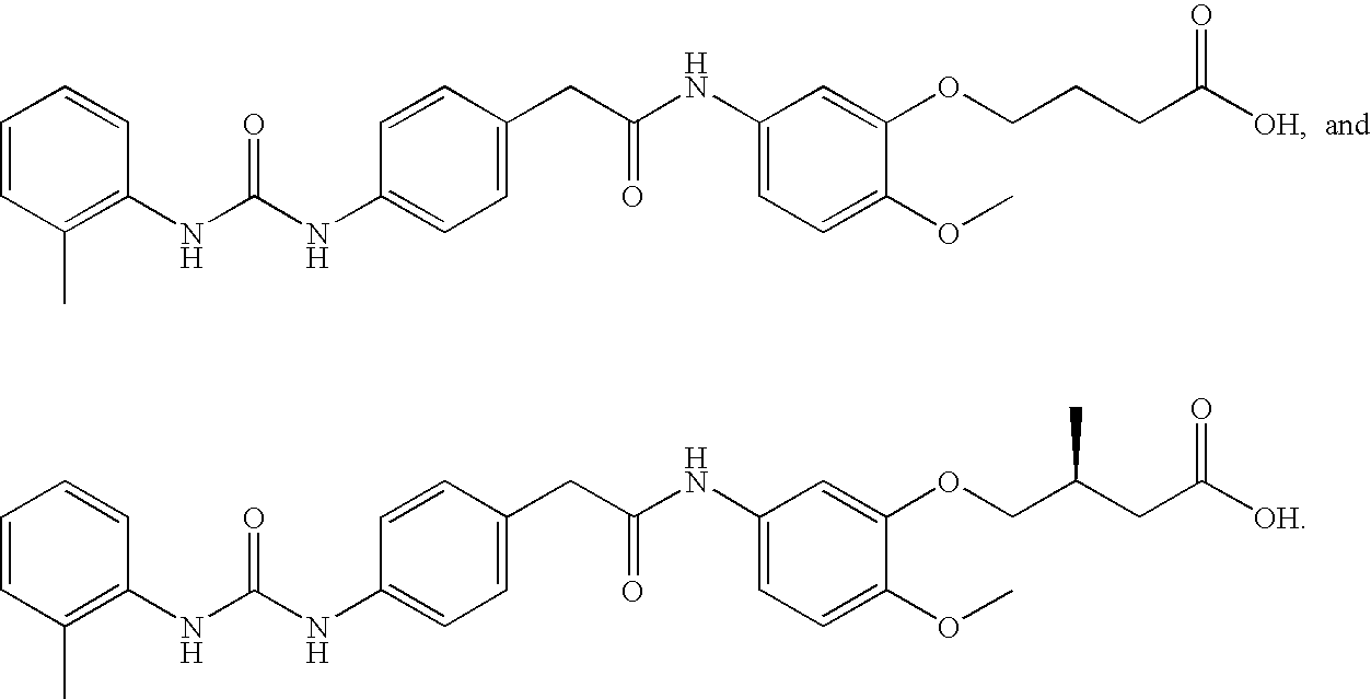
C1=CC(C)=C(NC(NC2=CC=C(CC(NC3=CC=C(OC)C(OCCCC([OH])=O)=C3)=O)C=C2)=O)C=C1.C1=CC(C)=C(NC(NC2=CC=C(CC(NC3=CC=C(OC)C(OCC(CC([OH])=O)C)=C3)=O)C=C2)=O)C=C1
